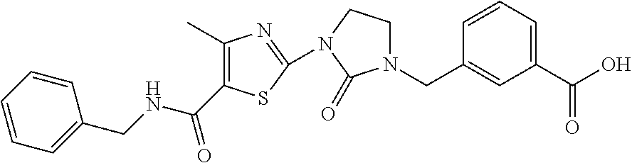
C1(C)=C(C(NCC2=CC=CC=C2)=O)SC(N2C(=O)N(CC3=CC(C(O)=O)=CC=C3)CC2)=N1
